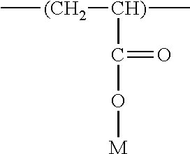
C[(CH2][CH)](C)C(O[M])=O
